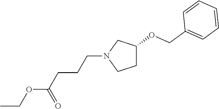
CCOC(CCCN1CCC(OCC2=CC=CC=C2)C1)=O
